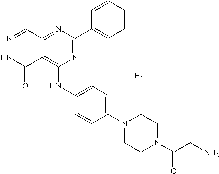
N1=C(C2=CC=CC=C2)N=C2C(=C1NC1=CC=C(N3CCN(C(CN)=O)CC3)C=C1)C(=O)NN=C2.Cl
